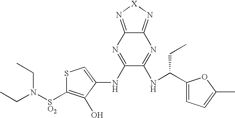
S1C([SO2]N(CC)CC)=C(O)C(NC2=NC3=N[X]N=C3N=C2NC(C2=CC=C(C)O2)CC)=C1
